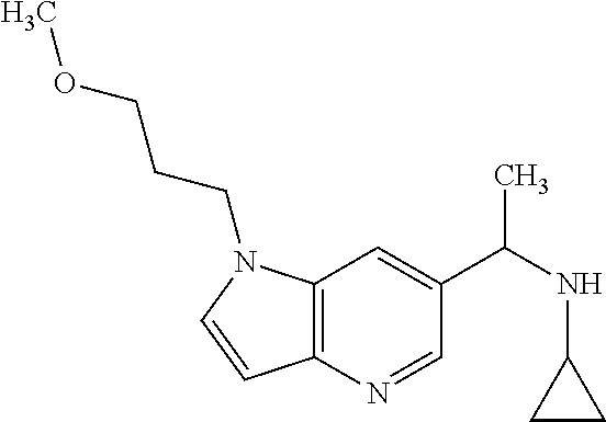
C12=C(N=CC(C(NC3CC3)C)=C1)C=CN2CCCOC
